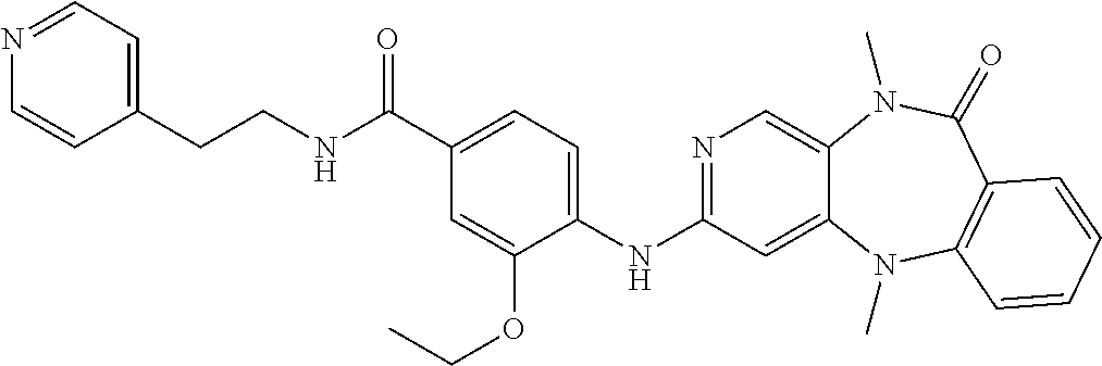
N1=C(NC2=CC=C(C(NCCC3=CC=NC=C3)=O)C=C2OCC)C=C2C(=C1)N(C)C(=O)C1=C(N2C)C=CC=C1
